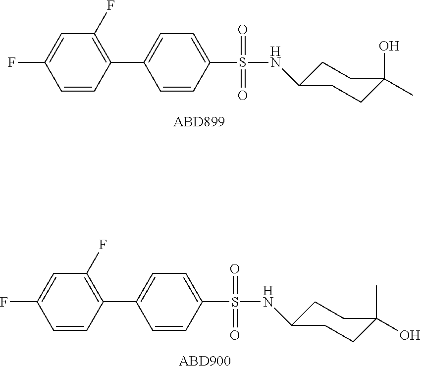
FC1=CC(F)=C(C2=CC=C(S(NC3CCC(O)(C)CC3)(=O)=O)C=C2)C=C1.FC1=CC(F)=C(C2=CC=C(S(NC3CCC(C)(O)CC3)(=O)=O)C=C2)C=C1
